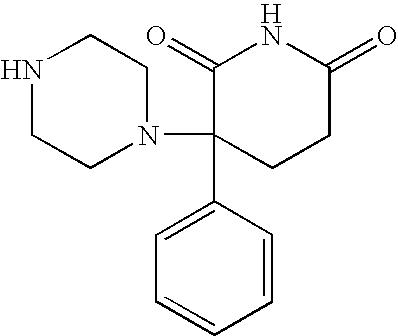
N1CCN(C2(C3=CC=CC=C3)CCC(=O)NC2=O)CC1
